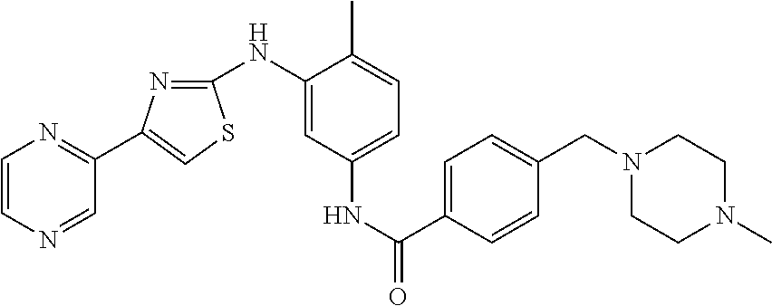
C1=CN=CC(C2=CSC(NC3=CC(NC(=O)C4=CC=C(CN5CCN(C)CC5)C=C4)=CC=C3C)=N2)=N1
